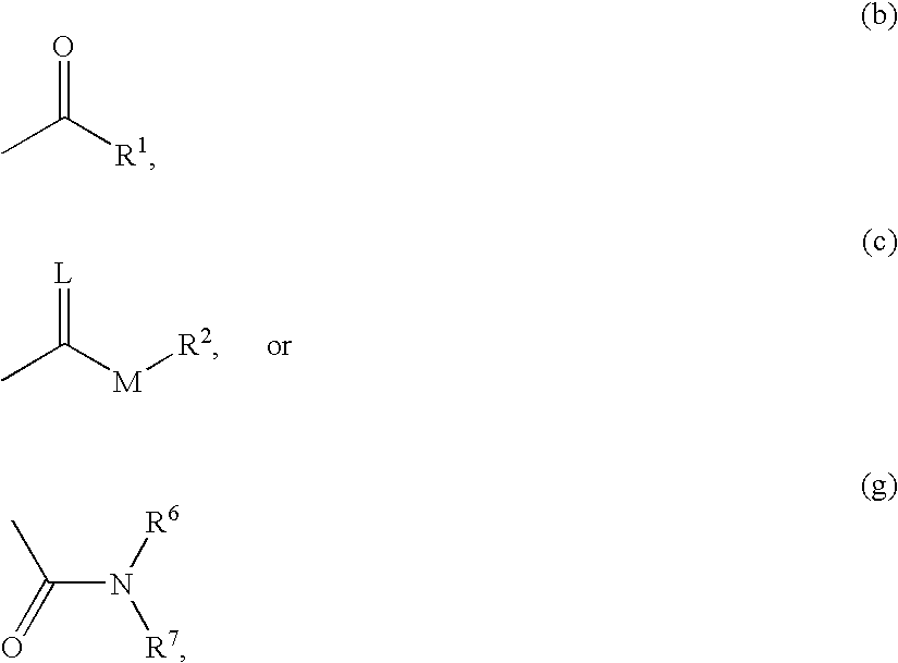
CC([M][R2])=[L].CC([R1])=O.C(N([R6])[R7])(=O)C
